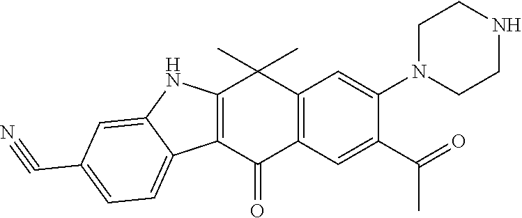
C12=C(C(=O)C3=C(C1(C)C)C=C(N1CCNCC1)C(C(=O)C)=C3)C1=CC=C(C#N)C=C1N2
